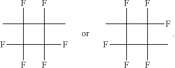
CC1(F)C(F)(F)C(C)(F)C1(F)F.CC1(F)C(C)(F)C(F)(F)C1(F)F
